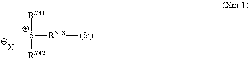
[S+]([RSA1])([RSA2])[RSA3][(Si)].[X]
